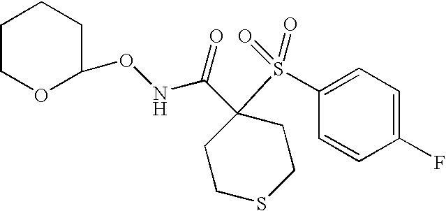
C1CSCCC1(C(=O)NOC1CCCCO1)S(C1=CC=C(F)C=C1)(=O)=O
